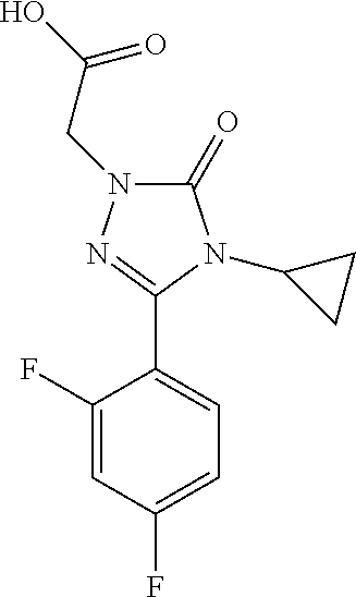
C1(=O)N(CC(O)=O)N=C(C2=CC=C(F)C=C2F)N1C1CC1
